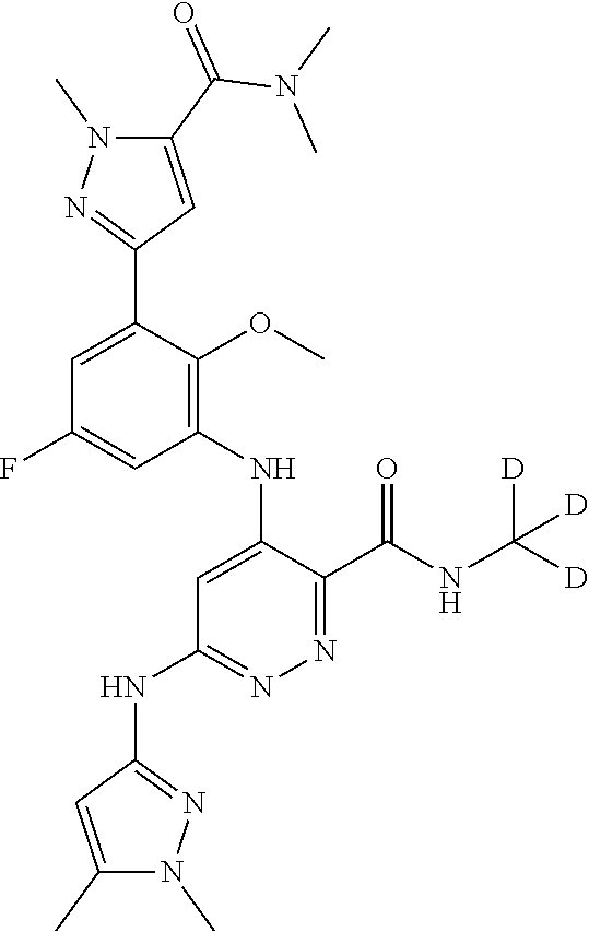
C1=C(F)C=C(C2=NN(C)C(C(=O)N(C)C)=C2)C(OC)=C1NC1=CC(NC2=NN(C)C(C)=C2)=NN=C1C(NC([D])([D])[D])=O
